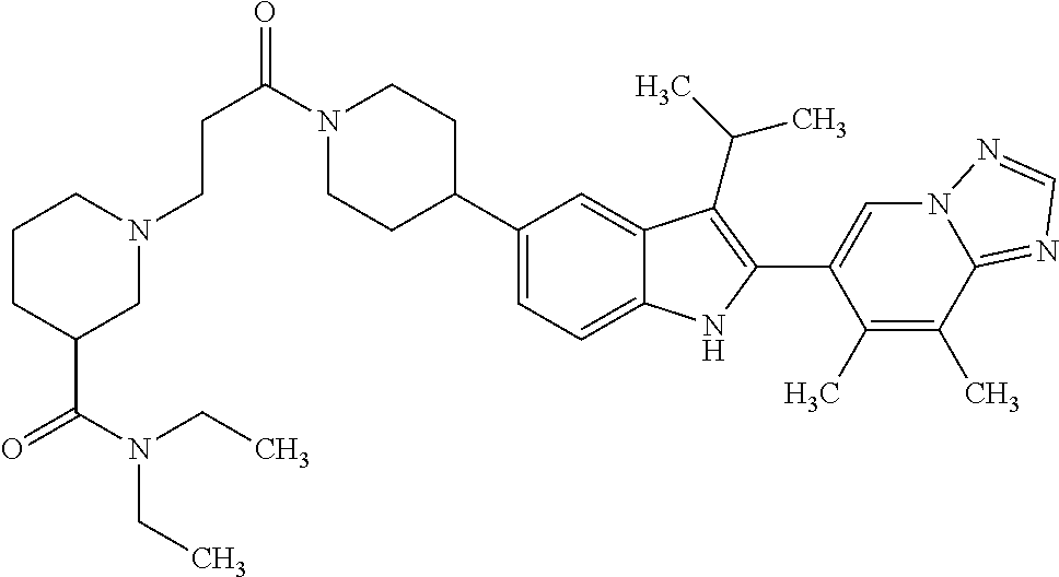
C(C(=O)N1CCC(C2=CC=C3C(=C2)C(C(C)C)=C(C2=CN4C(=NC=N4)C(C)=C2C)N3)CC1)CN1CCCC(C(N(CC)CC)=O)C1
